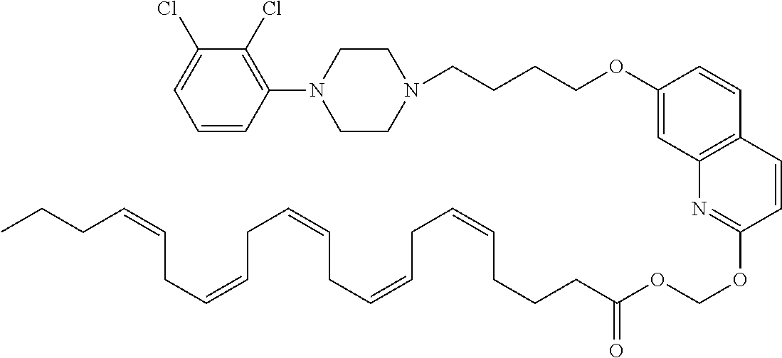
C1=CC(N2CCN(CCCCOC3=CC4=C(C=C3)C=CC(OCOC(CCCC=CCC=CCC=CCC=CCC=CCCC)=O)=N4)CC2)=C(Cl)C(Cl)=C1
